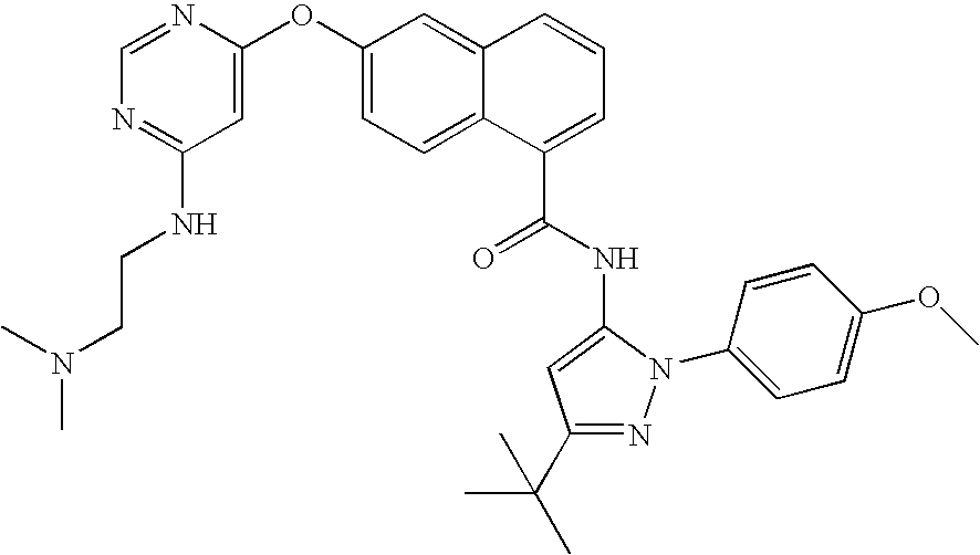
C1=C(OC2=CC=C3C(=C2)C=CC=C3C(=O)NC2=CC(C(C)(C)C)=NN2C2=CC=C(OC)C=C2)N=CN=C1NCCN(C)C
